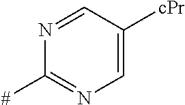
N1=CC([cPr])=CN=C1[#]
